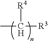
CC([R4])[R3]
